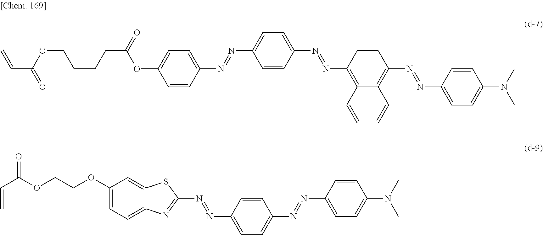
C1=CC(N=NC2=C3C(=C(N=NC4=CC=C(N(C)C)C=C4)C=C2)C=CC=C3)=CC=C1N=NC1=CC=C(OC(CCCCOC(C=C)=O)=O)C=C1.C1(N=NC2=CC=C(N=NC3=CC=C(N(C)C)C=C3)C=C2)=NC2=CC=C(OCCOC(C=C)=O)C=C2S1
